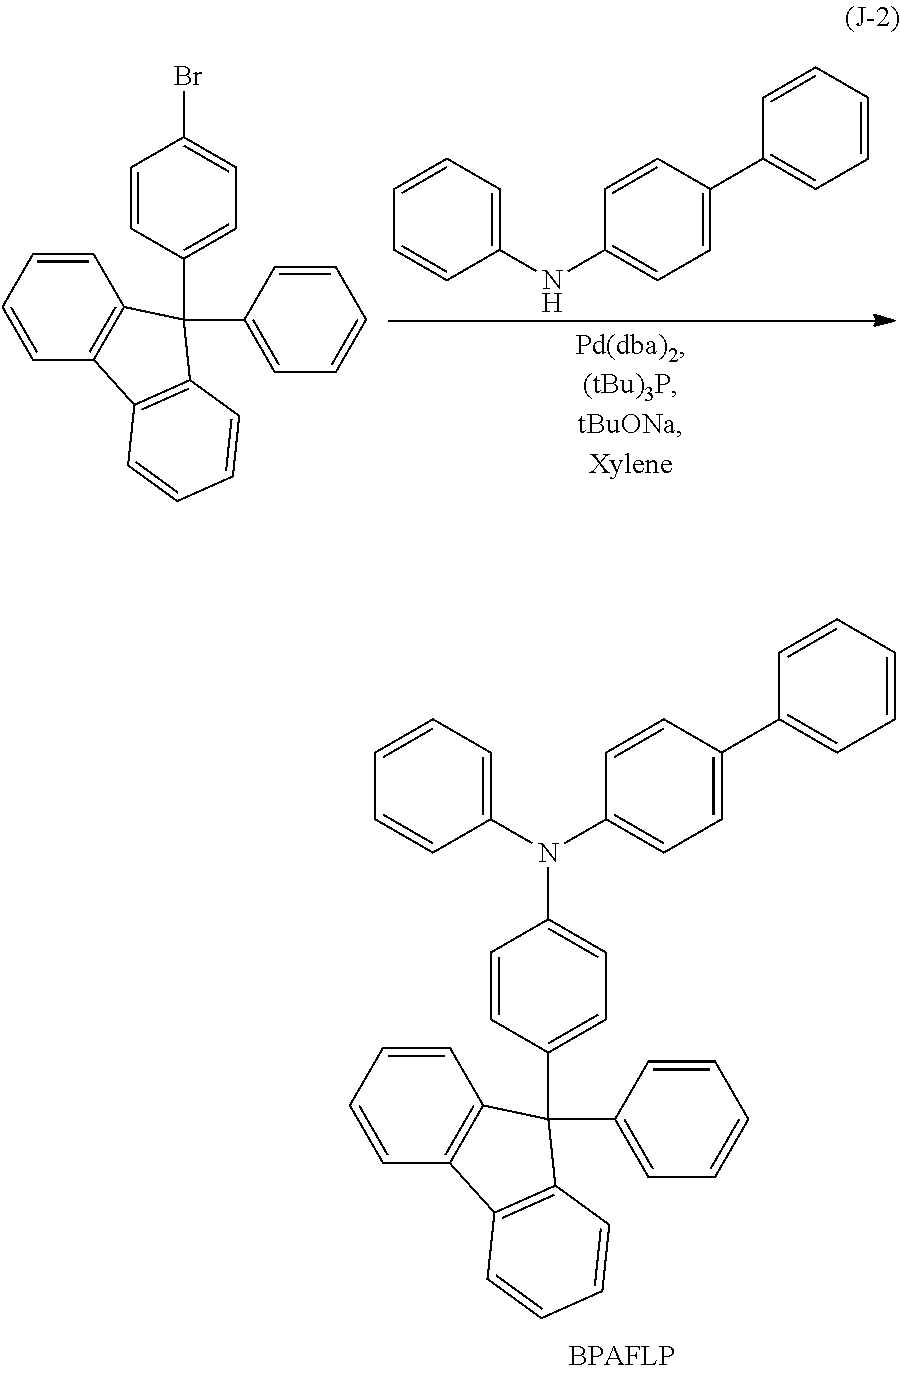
C1=CC=CC2=C1C(C1=CC=C(Br)C=C1)(C1=CC=CC=C1)C1=C2C=CC=C1.C1(NC2=CC=C(C3=CC=CC=C3)C=C2)=CC=CC=C1.C1=CC=CC2=C1C(C1=CC=C(N(C3=CC=CC=C3)C3=CC=C(C4=CC=CC=C4)C=C3)C=C1)(C1=CC=CC=C1)C1=C2C=CC=C1
